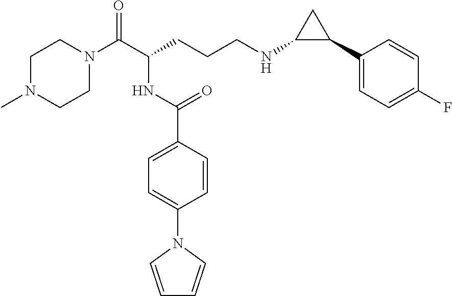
C1N(C)CCN(C(C(CCCNC2C(C3=CC=C(F)C=C3)C2)NC(C2=CC=C(N3C=CC=C3)C=C2)=O)=O)C1
